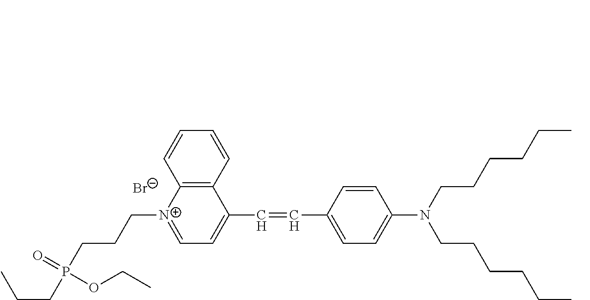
[Br-].C12=C(C=CC=C1)C(C=CC1=CC=C(N(CCCCCC)CCCCCC)C=C1)=CC=[N+]2CCCP(CCC)(OCC)=O
